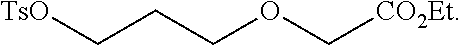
[TsO]CCCOC[CO2Et]
